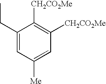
[CH2CO2Me]C1=C([CH2CO2Me])C=C([Me])C=C1CC
